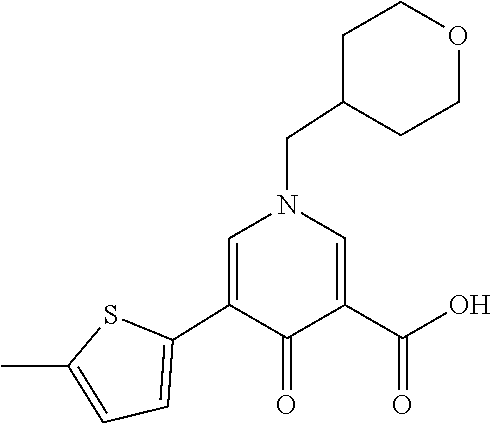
C1(C2=CC=C(C)S2)=CN(CC2CCOCC2)C=C(C(O)=O)C1=O
